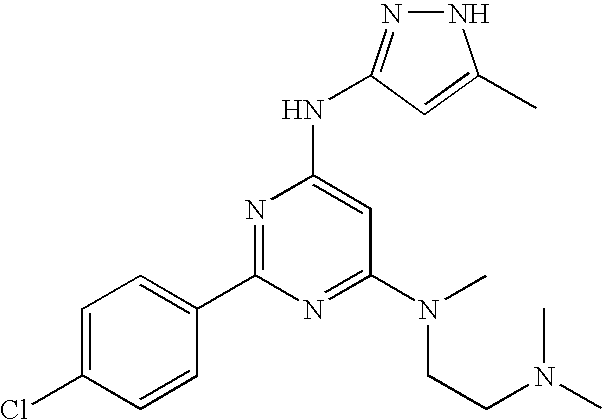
N1N=C(NC2=CC(N(CCN(C)C)C)=NC(C3=CC=C(Cl)C=C3)=N2)C=C1C
